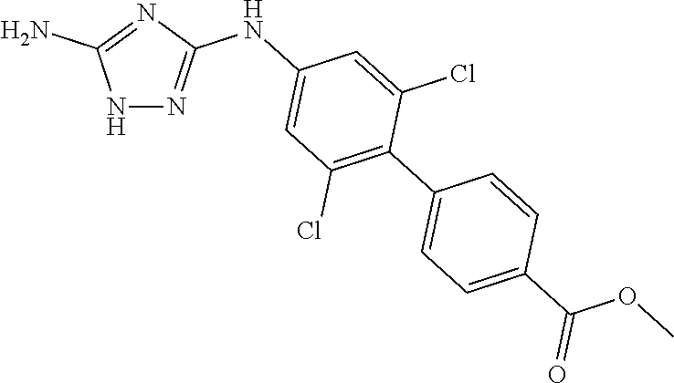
N1N=C(NC2=CC(Cl)=C(C3=CC=C(C(=O)OC)C=C3)C(Cl)=C2)N=C1N
